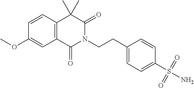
C12=C(C(C)(C)C(=O)N(CCC3=CC=C(S(N)(=O)=O)C=C3)C1=O)C=CC(OC)=C2
